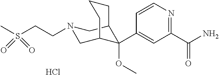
C1(C(N)=O)=NC=CC(C2(OC)C3CN(CCS(C)(=O)=O)CC2CCC3)=C1.Cl
